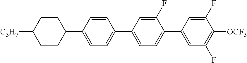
C1(C2=CC=C(C3=CC=C(C4=CC(F)=C([OCF3])C(F)=C4)C(F)=C3)C=C2)CCC([C3H7])CC1
